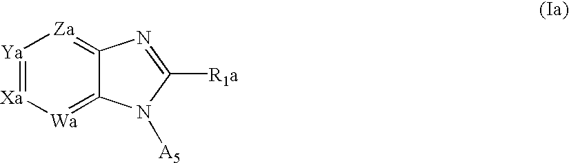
[Ya]1=[Xa][Wa]=C2C(=[Za]1)N=C([R1a])N2[A5]
